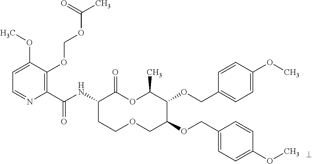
C1(C(NC2CCOCC(OCC3=CC=C(OC)C=C3)C(OCC3=CC=C(OC)C=C3)C(C)OC2=O)=O)=C(OCOC(C)=O)C(OC)=CC=N1
